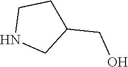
N1CC(CO)CC1
